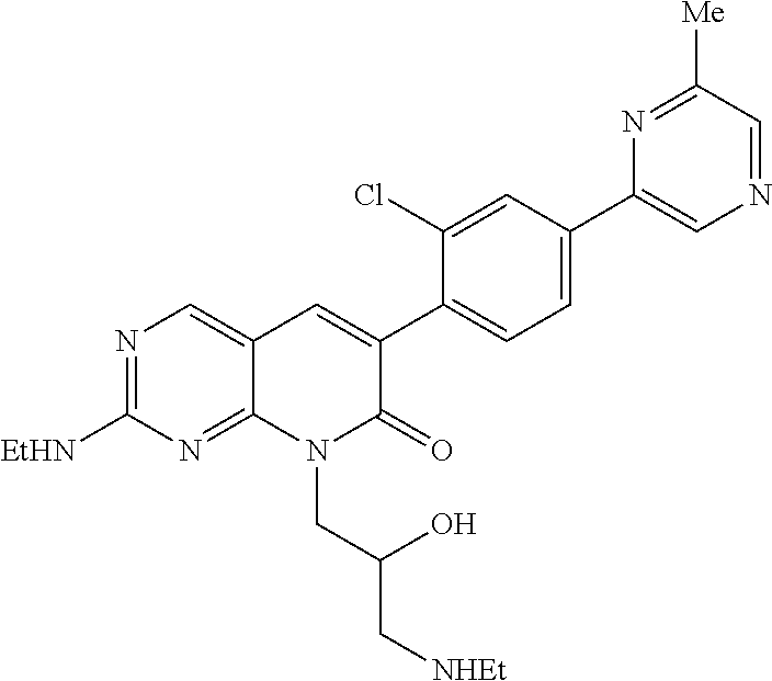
C12=NC([EtHN])=NC=C1C=C(C1=CC=C(C3=CN=CC([Me])=N3)C=C1Cl)C(=O)N2CC(C[NHEt])O
